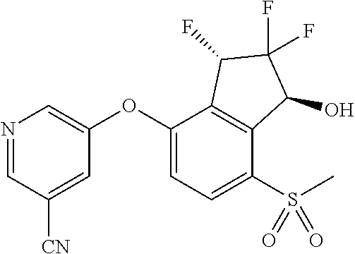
N1=CC([CN])=CC(OC2=CC=C(S(C)(=O)=O)C3=C2C(F)C(F)(F)C3O)=C1
